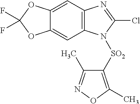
C12=CC3=C(C=C1OC(F)(F)O2)N=C(Cl)N3[SO2]C1=C(C)ON=C1C
